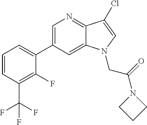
C1(C2=CN=C3C(=C2)N(CC(=O)N2CCC2)C=C3Cl)=CC=CC(C(F)(F)F)=C1F
